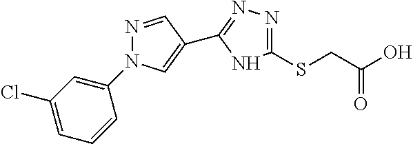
N1=CC(C2=NN=C(SCC(O)=O)N2)=CN1C1=CC(Cl)=CC=C1
